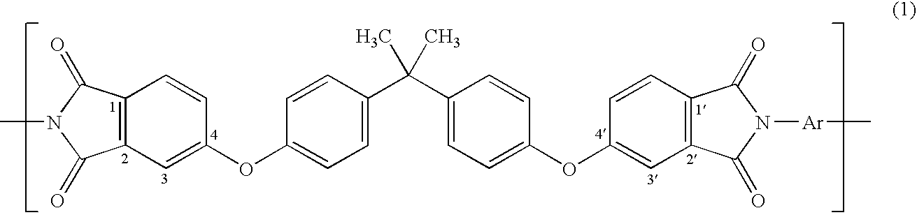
CN1C(=O)C2=C(C1=O)C=C(OC1=CC=C(C(C3=CC=C(OC4=CC5=C(C=C4)C(=O)N([Ar]C)C5=O)C=C3)(C)C)C=C1)C=C2
